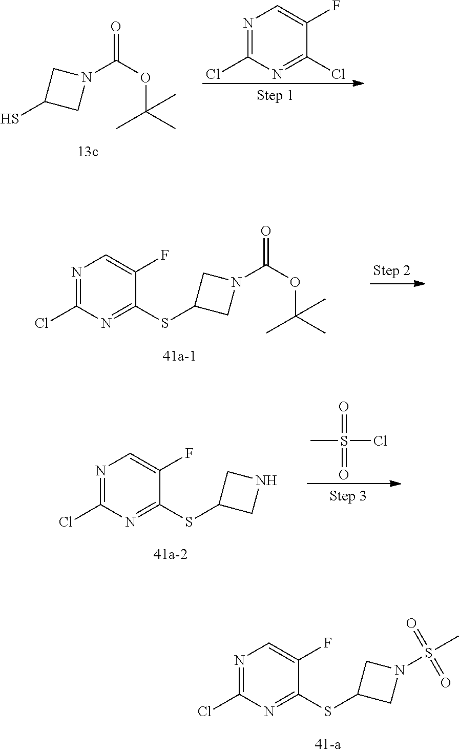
N1=C(Cl)N=C(SC2CN(S(C)(=O)=O)C2)C(F)=C1.SC1CN(C(=O)OC(C)(C)C)C1.N1=C(Cl)N=C(Cl)C(F)=C1.N1=C(Cl)N=C(SC2CN(C(=O)OC(C)(C)C)C2)C(F)=C1.N1=C(Cl)N=C(SC2CNC2)C(F)=C1.O=S(=O)(Cl)C
